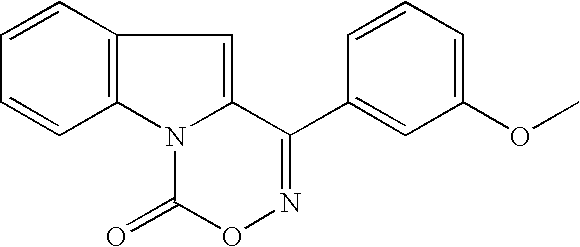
C12=C(N3C(=C1)C(C1=CC(OC)=CC=C1)=NOC3=O)C=CC=C2
